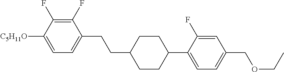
C1(F)=C(F)C([C5H11O])=CC=C1CCC1CCC(C2=CC=C(COCC)C=C2F)CC1
